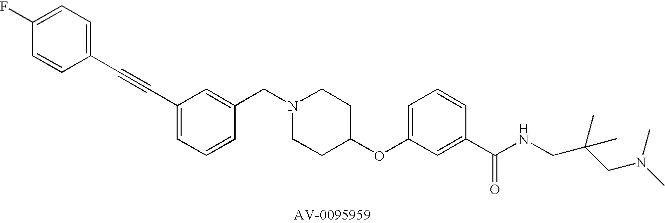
C(N1CCC(OC2=CC=CC(C(=O)NCC(C)(CN(C)C)C)=C2)CC1)C1=CC(C#CC2=CC=C(F)C=C2)=CC=C1
